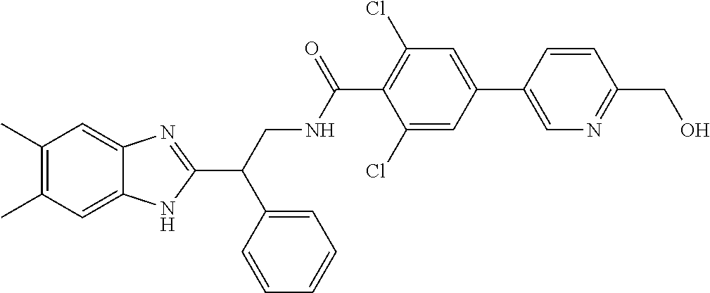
C1(C)=C(C)C=C2C(=C1)N=C(C(CNC(C1=C(Cl)C=C(C3=CN=C(CO)C=C3)C=C1Cl)=O)C1=CC=CC=C1)N2
